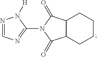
N1=CN=C(N2C(=O)C3C(C2=O)CCCC3)N1[H]
